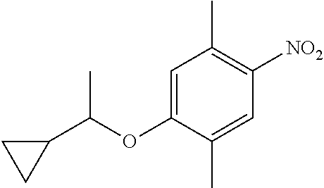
C1=C(OC(C2CC2)C)C(C)=CC([NO2])=C1C
